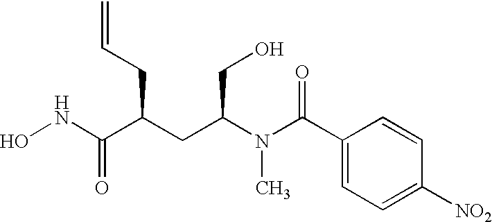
N(C(C(CC=C)CC(N(C(C1=CC=C([NO2])C=C1)=O)C)CO)=O)O
